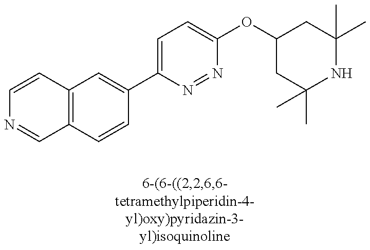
C1=CC2=C(C=N1)C=CC(C1=CC=C(OC3CC(C)(C)NC(C)(C)C3)N=N1)=C2
